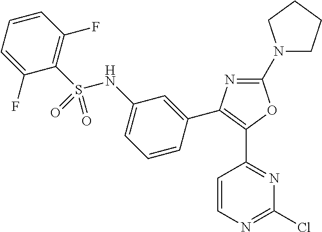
C1(N2CCCC2)=NC(C2=CC(NS(C3=C(F)C=CC=C3F)(=O)=O)=CC=C2)=C(C2=NC(Cl)=NC=C2)O1
